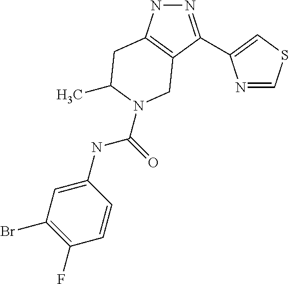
N1N=C(C2=CSC=N2)C2=C1CC(C)N(C(=O)NC1=CC(Br)=C(F)C=C1)C2
